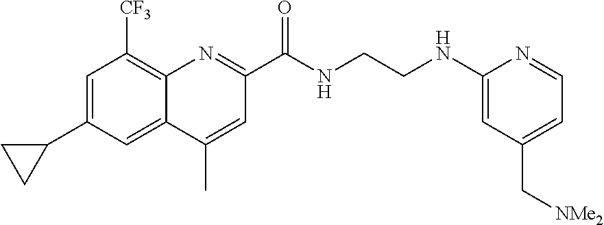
C12=C([CF3])C=C(C3CC3)C=C1C(C)=CC(C(NCCNC1=CC(C[NMe2])=CC=N1)=O)=N2
